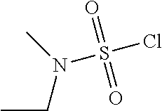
CN(CC)S(Cl)(=O)=O
